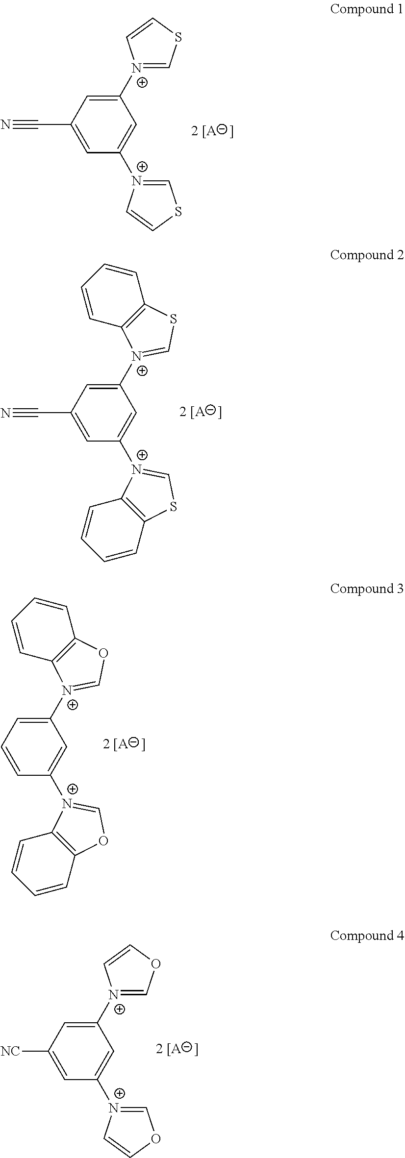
C1(C#N)=CC([N+]2=CSC=C2)=CC([N+]2=CSC=C2)=C1.C1(C#N)=CC([N+]2=CSC3=C2C=CC=C3)=CC([N+]2=CSC3=C2C=CC=C3)=C1.C1=CC([N+]2=COC3=C2C=CC=C3)=CC([N+]2=COC3=C2C=CC=C3)=C1.C1([NC])=CC([N+]2=COC=C2)=CC([N+]2=COC=C2)=C1
